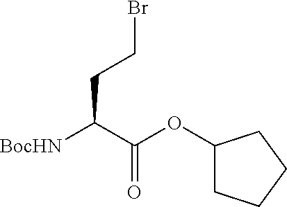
[BocHN]C(C(OC1CCCC1)=O)CCBr
